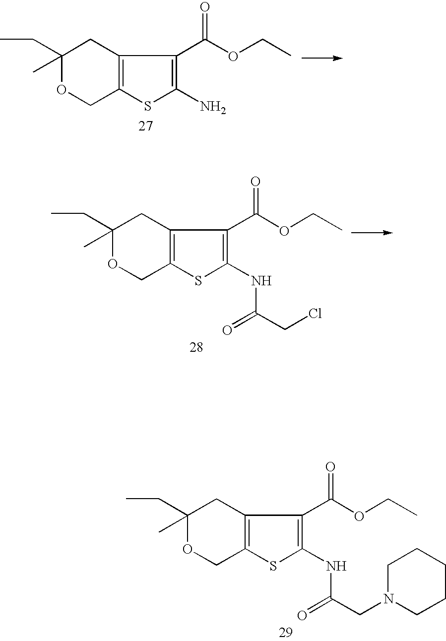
C1(CC)(C)OCC2=C(C1)C(C(OCC)=O)=C(N)S2.C1(CC)(C)OCC2=C(C1)C(C(OCC)=O)=C(NC(CCl)=O)S2.C1(CC)(C)OCC2=C(C1)C(C(OCC)=O)=C(NC(CN1CCCCC1)=O)S2
